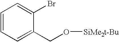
C1=CC=C(CO[SiMe2t-Bu])C(Br)=C1
